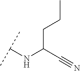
C(C(C#N)NC(C)C)CC
